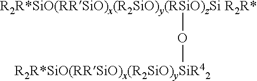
[R2R*SiO(RRSiO)x(R2SiO)y(RSiO)zSi R2R*]O[R2R*SiO(RRSiO)x(R2SiO)ySiR42]
